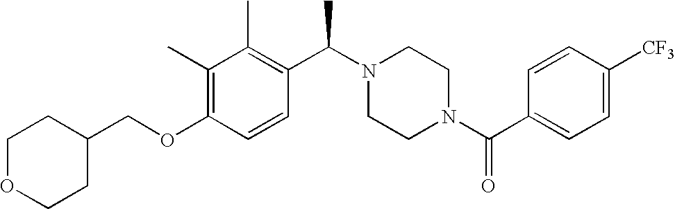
C(OC1=C(C)C(C)=C(C(N2CCN(C(C3=CC=C([CF3])C=C3)=O)CC2)C)C=C1)C1CCOCC1
